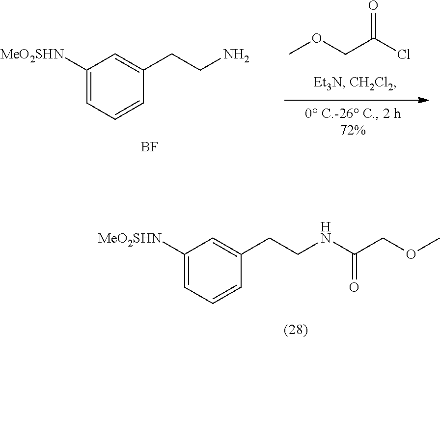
COCC(Cl)=O.C1([MeO2SHN])=CC=CC(CCN)=C1.[BF].C1([MeO2SHN])=CC=CC(CCNC(COC)=O)=C1
